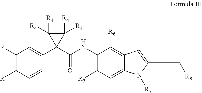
C1([R])=C([R])C=CC(C2(C(NC3=C([R5])C=C4C(=C3[R6])C=C(C(C[R8])(C)C)N4[R7])=O)C([R4])([R4])C2([R4])[R4])=C1
